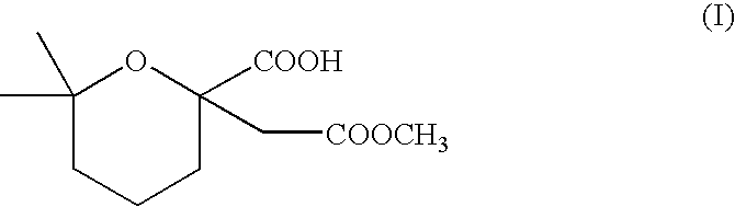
C1(C)(C)CCCC([COOH])(C[COOCH3])O1
